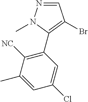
N1=CC(Br)=C(C2=C([NC])C(C)=CC(Cl)=C2)N1C
